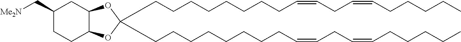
C(CCCCCCCC=CCC=CCCCCC)C1(CCCCCCCCC=CCC=CCCCCC)OC2C(O1)CC(C[Me2N])CC2
